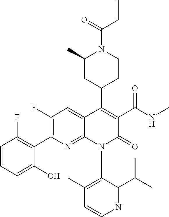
C1=CC=C(O)C(C2=C(F)C=C3C(=N2)N(C2=C(C)C=CN=C2C(C)C)C(=O)C(C(NC)=O)=C3C2CCN(C(=O)C=C)C(C)C2)=C1F
